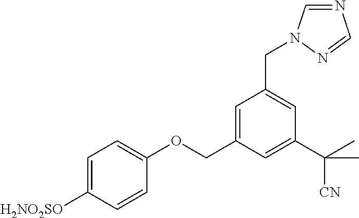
C1=C([H2NO2SO])C=CC(OCC2=CC(CN3C=NC=N3)=CC(C(C)(C)[CN])=C2)=C1
